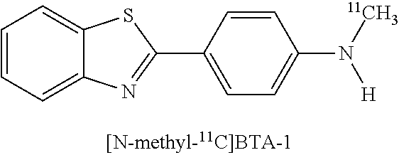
C1=CC=C2C(=C1)SC(C1=CC=C(N([H])[11CH3])C=C1)=N2
